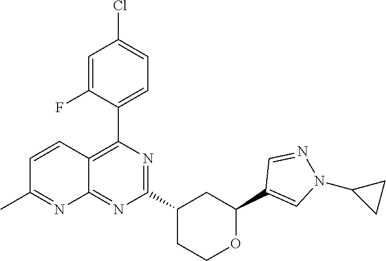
C1(C2=C3C(=NC(C4CCOC(C5=CN(C6CC6)N=C5)C4)=N2)N=C(C)C=C3)=CC=C(Cl)C=C1F
